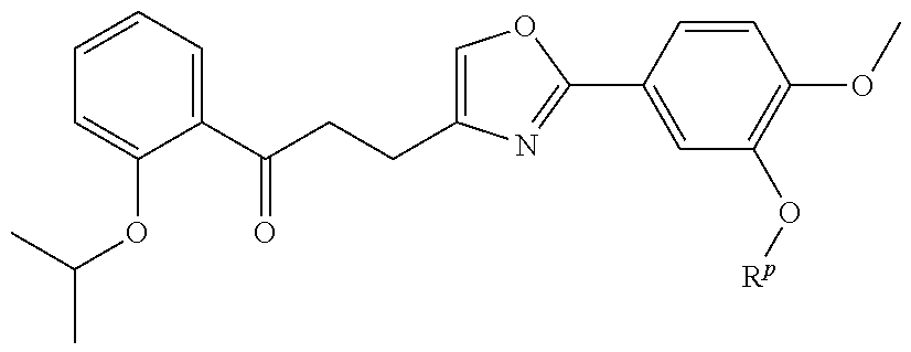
CC(OC1=CC=CC=C1C(CCC1=COC(C2=CC(O[Rp])=C(OC)C=C2)=N1)=O)C
